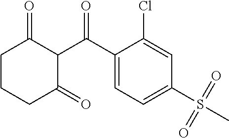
C1CCC(=O)C(C(C2=CC=C(S(C)(=O)=O)C=C2Cl)=O)C1=O
